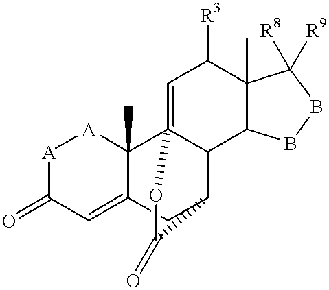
[A]1C(=O)C=C2C(C)([A]1)C13=CC([R3])C4(C)C(C1C(C2)C(=O)O3)BBC4([R8])[R9]
